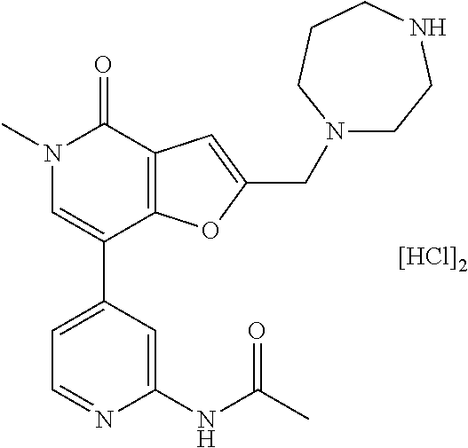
C1=C(C2=CN(C)C(=O)C3=C2OC(CN2CCNCCC2)=C3)C=C(NC(C)=O)N=C1.[[HCl]2]
